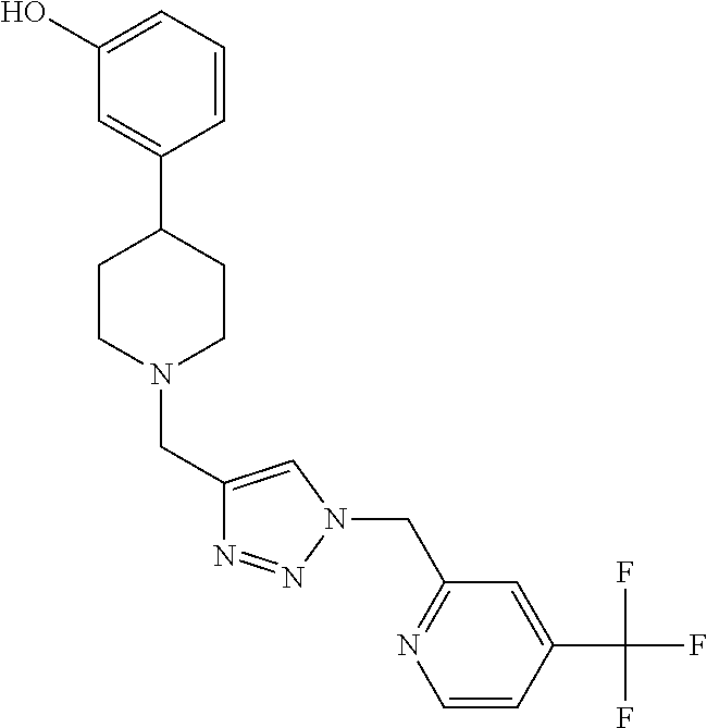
C1(O)=CC=CC(C2CCN(CC3=CN(CC4=NC=CC(C(F)(F)F)=C4)N=N3)CC2)=C1
